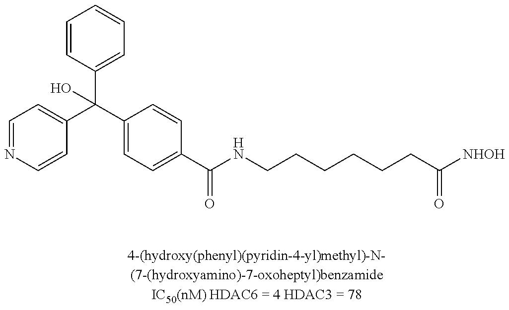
C1=NC=CC(C(C2=CC=C(C(=O)NCCCCCCC(=O)[NHOH])C=C2)(C2=CC=CC=C2)O)=C1
